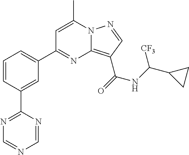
C1=C(C)N2C(=C(C(=O)NC(C3CC3)[CF3])C=N2)N=C1C1=CC=CC(C2=NC=NC=N2)=C1
